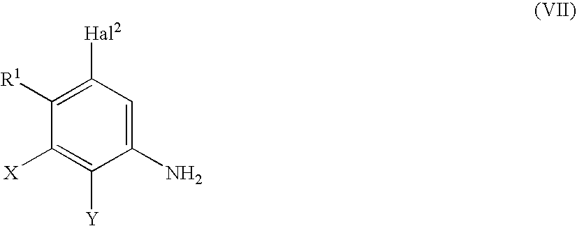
C1([R1])=C([Hal2])C=C(N)C([Y])=C1[X]
